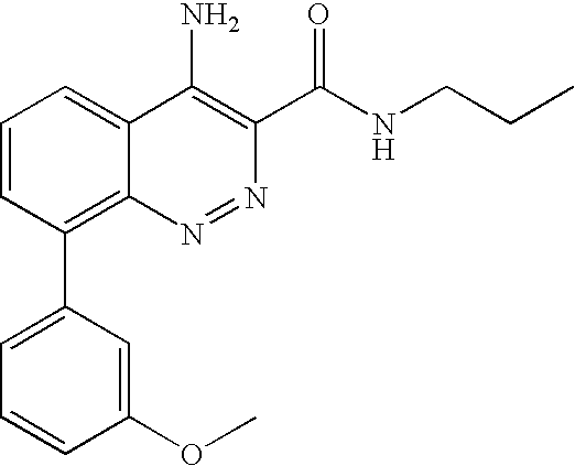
C1=CC(OC)=CC(C2=C3N=NC(C(NCCC)=O)=C(N)C3=CC=C2)=C1
